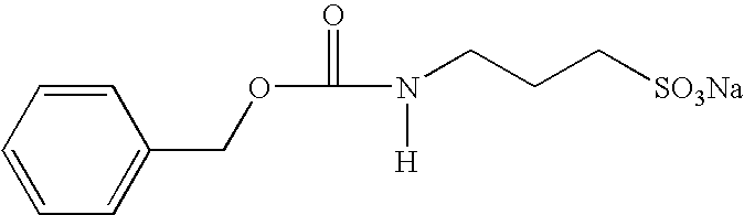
C1=CC=C(COC(=O)N([H])CCC[SO3Na])C=C1
